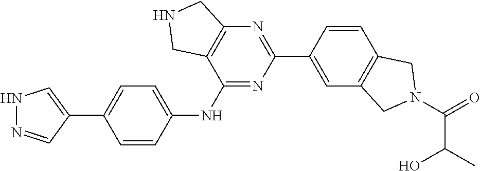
N1N=CC(C2=CC=C(NC3=NC(C4=CC5=C(C=C4)CN(C(=O)C(O)C)C5)=NC4=C3CNC4)C=C2)=C1
